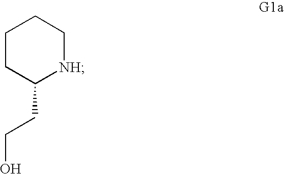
C1CC(CCO)[NH]CC1
